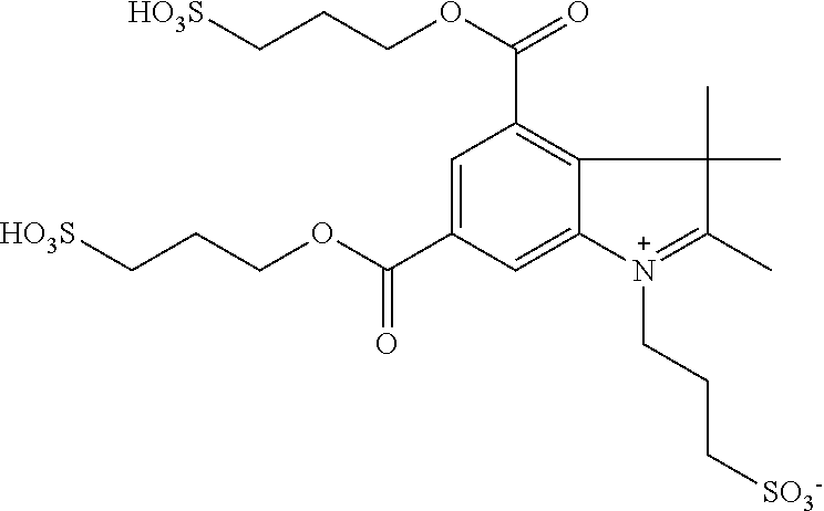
C1=C(C(OCCC[HO3S])=O)C=C2C(=C1C(OCCC[HO3S])=O)C(C)(C)C(C)=[N+]2CCC[SO3-]
